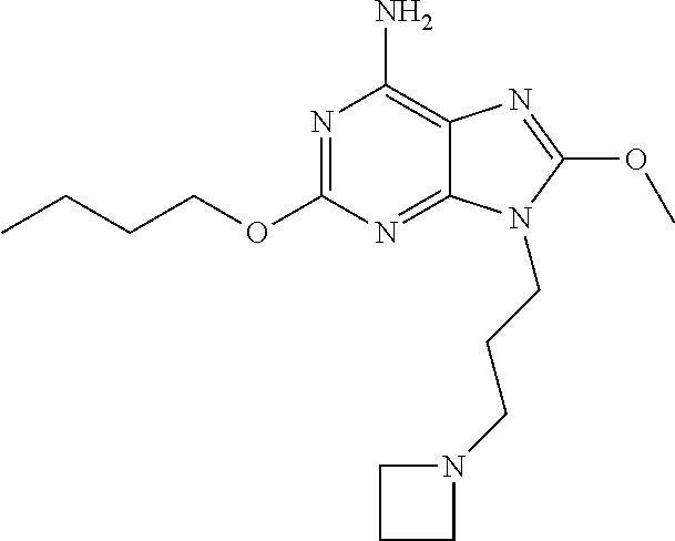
N1=C(OCCCC)N=C2C(=C1N)N=C(OC)N2CCCN1CCC1
